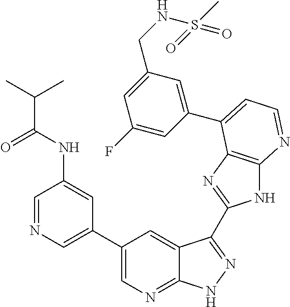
C1=NC=C(C2=CN=C3C(=C2)C(C2=NC4=C(N2)N=CC=C4C2=CC(CNS(C)(=O)=O)=CC(F)=C2)=NN3)C=C1NC(C(C)C)=O
